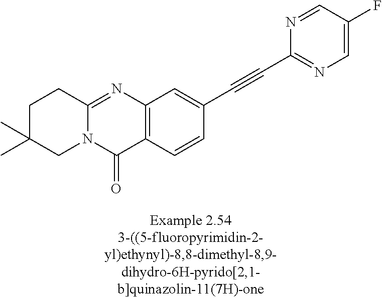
C1C(C)(C)CN2C(=NC3=C(C2=O)C=CC(C#CC2=NC=C(F)C=N2)=C3)C1
